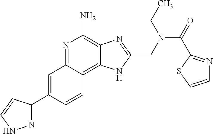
C1=C(C2=NNC=C2)C=CC2=C3C(=C(N)N=C12)N=C(CN(C(=O)C1=NC=CS1)CC)N3
